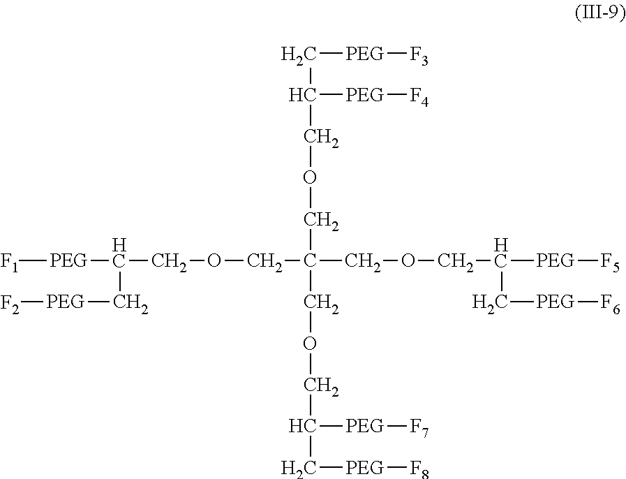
[F1][PEG]C(COCC(COCC([PEG][F5])C[PEG][F6])(COCC(C[PEG][F3])[PEG][F4])COCC(C[PEG][F8])[PEG][F7])C[PEG][F2]
